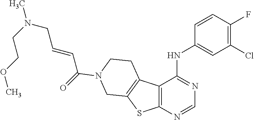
N(CC=CC(=O)N1CCC2=C(SC3=C2C(NC2=CC(Cl)=C(F)C=C2)=NC=N3)C1)(C)CCOC
